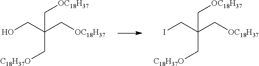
OCC(C[OC18H37])(C[OC18H37])C[C18H37O].ICC(C[OC18H37])(C[OC18H37])C[C18H37O]
